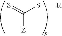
C([Z])(=S)S[R]
